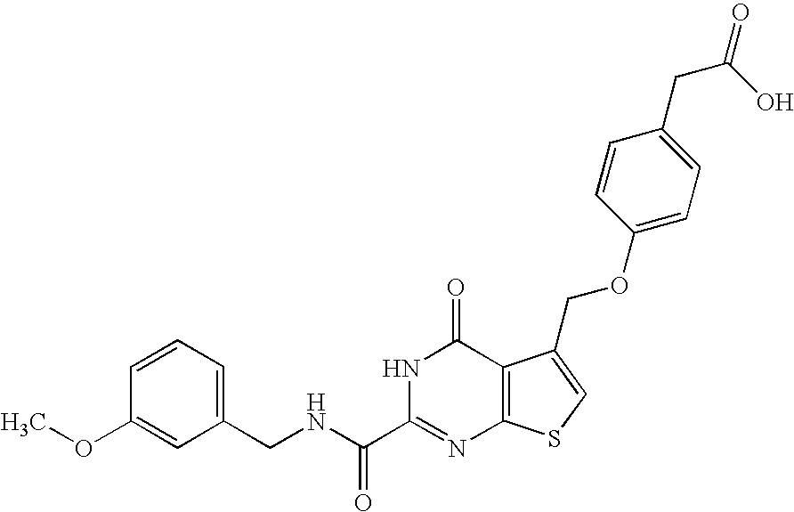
C1(CNC(C2=NC3=C(C(=O)N2)C(COC2=CC=C(CC(O)=O)C=C2)=CS3)=O)=CC=CC(OC)=C1
